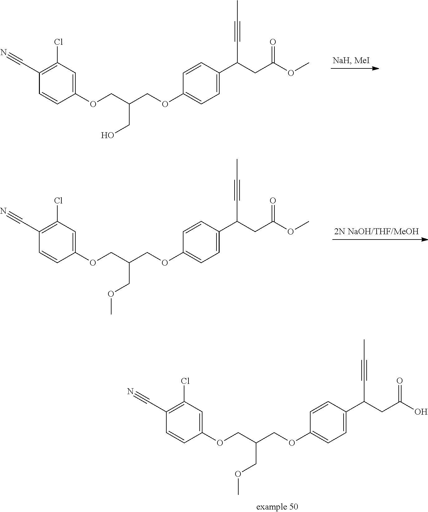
N#CC1=C(Cl)C=C(OCC(COC2=CC=C(C(CC(=O)O)C#CC)C=C2)COC)C=C1.N#CC1=C(Cl)C=C(OCC(COC2=CC=C(C(CC(=O)OC)C#CC)C=C2)CO)C=C1.N#CC1=C(Cl)C=C(OCC(COC2=CC=C(C(CC(=O)OC)C#CC)C=C2)COC)C=C1
